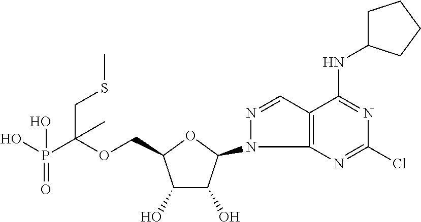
C1(O)C(O)C(N2N=CC3=C2N=C(Cl)N=C3NC2CCCC2)OC1COC(P(O)(=O)O)(CSC)C
